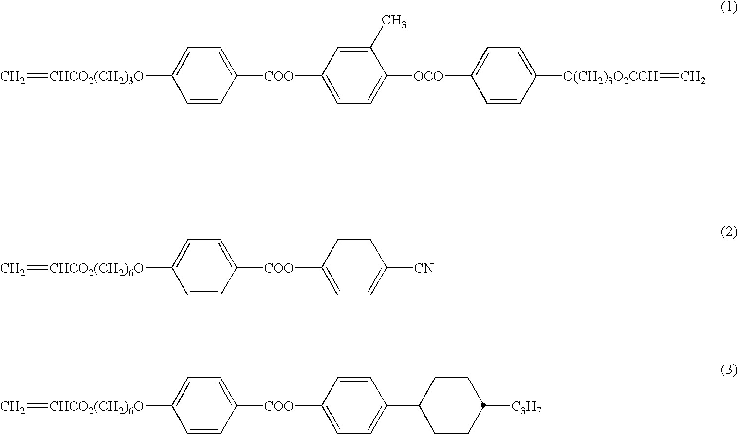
C1=CC([COO]C2=CC=C(C3CCC([C3H7])CC3)C=C2)=CC=C1[CHCO2(CH2)6O]=C.C1=CC([COO]C2=CC=C([OCO]C3=CC=C([O(CH2)3O2CCH]=C)C=C3)C(C)=C2)=CC=C1[CHCO2(CH2)3O]=C.C1=CC([COO]C2=CC=C([CN])C=C2)=CC=C1[CHCO2(CH2)6O]=C
